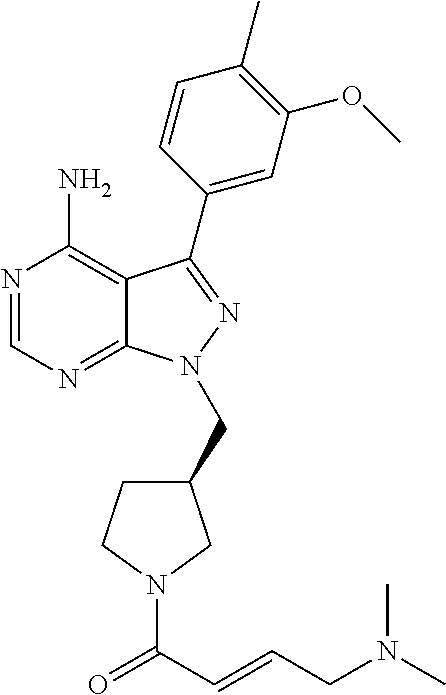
N1=CN=C2C(=C1N)C(C1=CC(OC)=C(C)C=C1)=NN2CC1CCN(C(=O)C=CCN(C)C)C1
